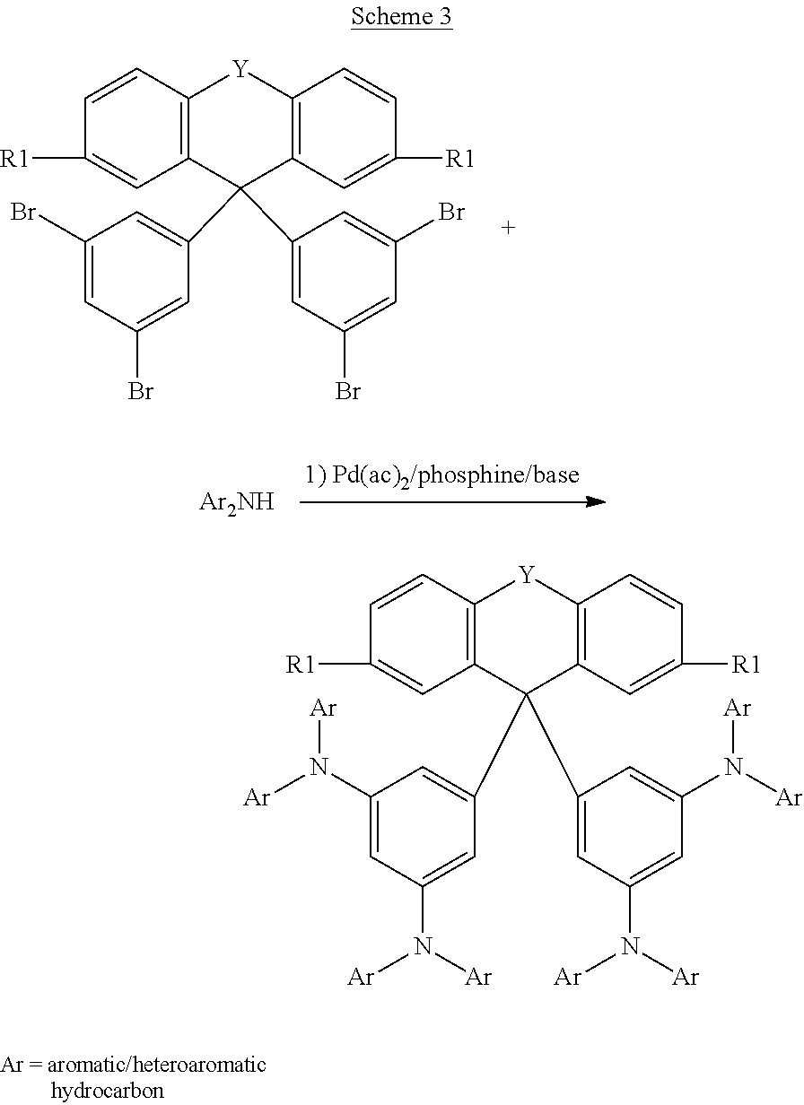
C1(Br)=CC(Br)=CC(C2(C3=CC(Br)=CC(Br)=C3)C3=C(C=CC([R1])=C3)[Y]C3=C2C=C([R1])C=C3)=C1.[Ar2NH].C1(N([Ar])[Ar])=CC(N([Ar])[Ar])=CC(C2(C3=CC(N([Ar])[Ar])=CC(N([Ar])[Ar])=C3)C3=C(C=CC([R1])=C3)[Y]C3=C2C=C([R1])C=C3)=C1
